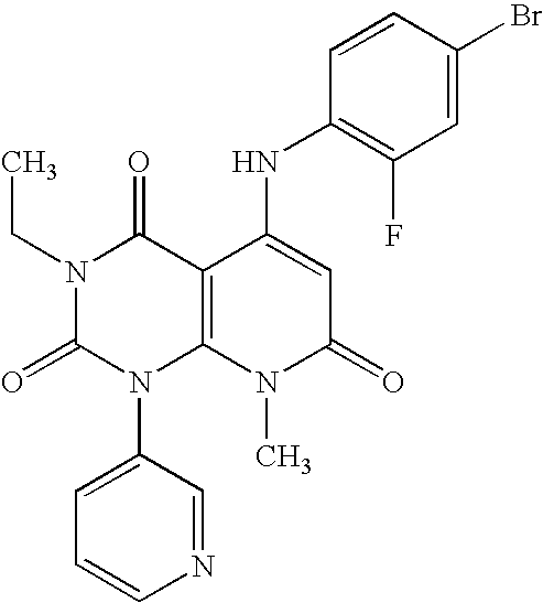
N1(CC)C(=O)N(C2=CC=CN=C2)C2=C(C1=O)C(NC1=C(F)C=C(Br)C=C1)=CC(=O)N2C
